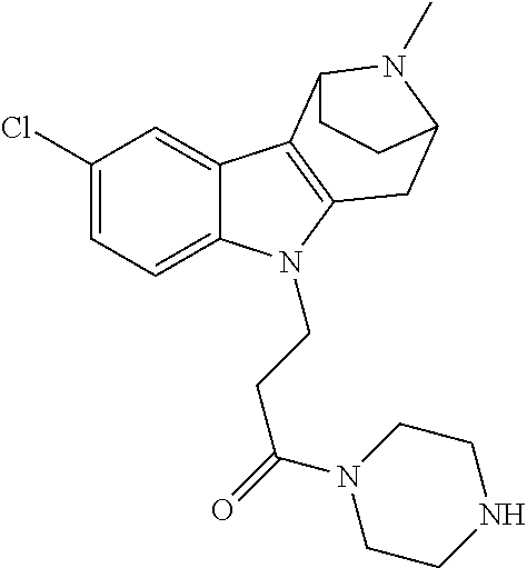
C1(Cl)=CC=C2C(=C1)C1=C(N2CCC(=O)N2CCNCC2)CC2N(C)C1CC2
